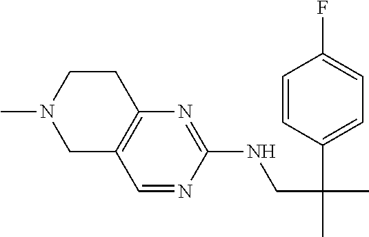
C1=NC(NCC(C)(C2=CC=C(F)C=C2)C)=NC2=C1CN(C)CC2
